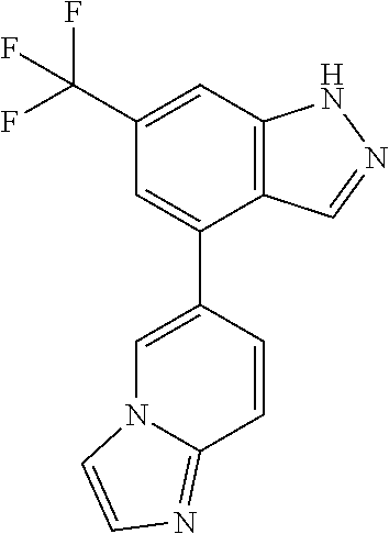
C12=C(C=C(C(F)(F)F)C=C1C1=CN3C(=NC=C3)C=C1)NN=C2
